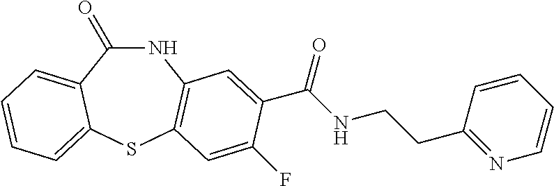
C1(=O)NC2=C(SC3=CC=CC=C13)C=C(F)C(C(NCCC1=NC=CC=C1)=O)=C2
